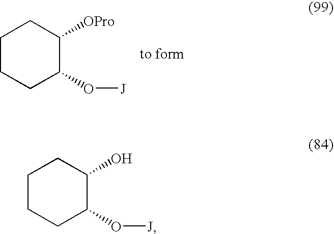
C1CCC(O[J])C([OPro])C1.C1CCC(O[J])C(O)C1
